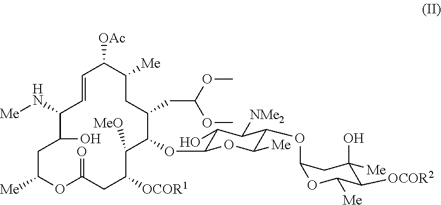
C1=CC(N[Me])C(O)CC([Me])OC(=O)CC([OCOR1])C([MeO])C(OC2C(O)C([NMe2])C(OC3OC([Me])C([OCOR2])C(O)([Me])C3)C([Me])O2)C(CC(OC)OC)CC([Me])C1[OAc]
